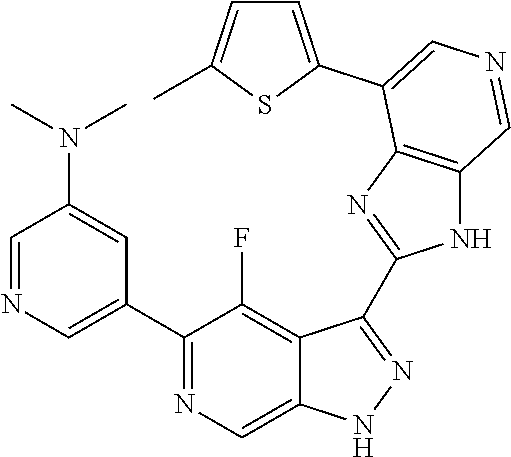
C1(C2=CN=CC(N(C)C)=C2)=NC=C2C(=C1F)C(C1=NC3=C(N1)C=NC=C3C1=CC=C(C)S1)=NN2
